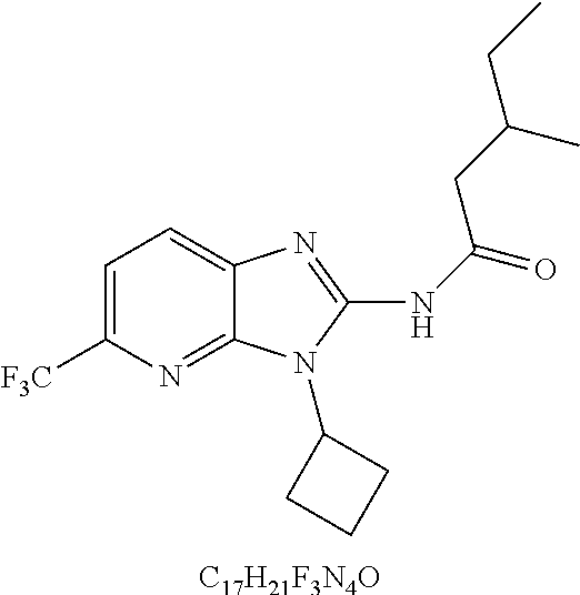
C1=C([F3C])N=C2C(=C1)N=C(NC(=O)CC(C)CC)N2C1CCC1.[C17H21F3N4O]
